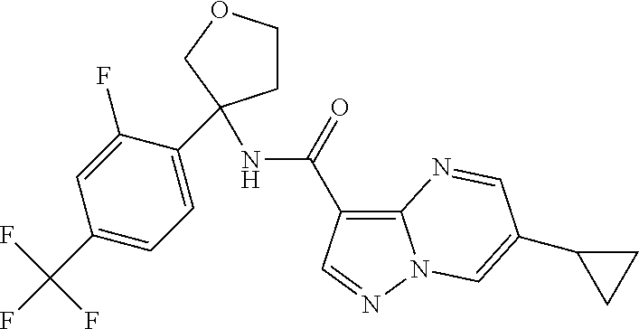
C1COCC1(NC(C1=C2N(N=C1)C=C(C1CC1)C=N2)=O)C1=CC=C(C(F)(F)F)C=C1F
